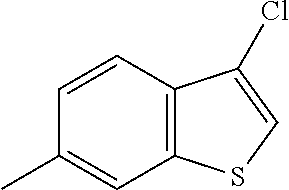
C12=C(C=CC(C)=C1)C(Cl)=CS2
